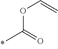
O(C(=O)C)C=C
